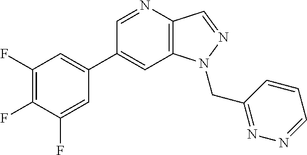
C1(C2=CC(F)=C(F)C(F)=C2)=CC2=C(C=NN2CC2=NN=CC=C2)N=C1
